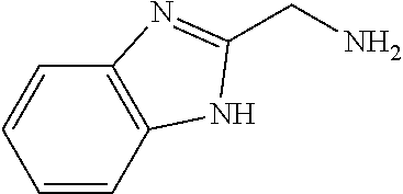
C1=CC=CC2=C1N=C(CN)N2
